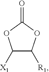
C1([X1])C([R1])OC(=O)O1
